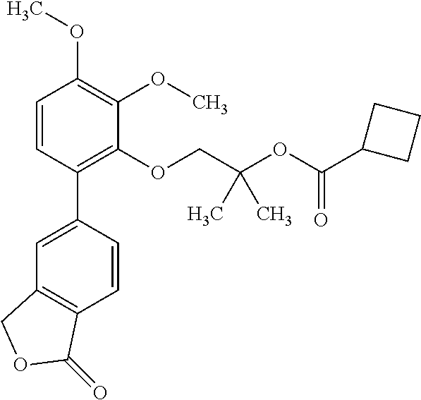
C1=CC(C2=CC3=C(C=C2)C(=O)OC3)=C(OCC(OC(C2CCC2)=O)(C)C)C(OC)=C1OC
